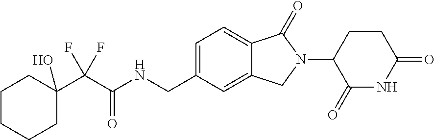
C1CCCC(C(C(NCC2=CC=C3C(=C2)CN(C2CCC(=O)NC2=O)C3=O)=O)(F)F)(O)C1
